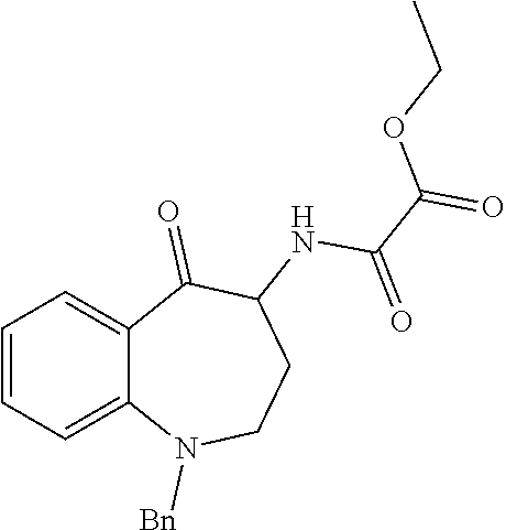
C1=CC=C2C(=C1)C(=O)C(NC(=O)C(OCC)=O)CCN2[Bn]
